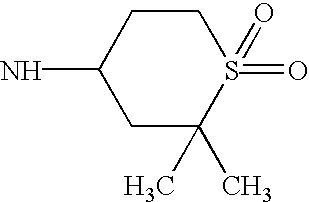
C1C(C)(C)S(=O)(=O)CCC1N
